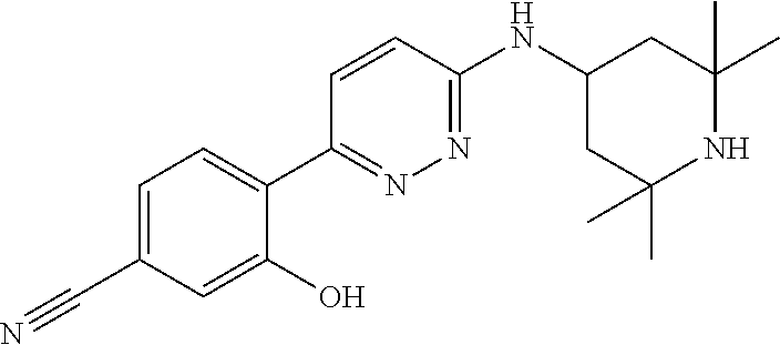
C1=C(C#N)C=C(O)C(C2=NN=C(NC3CC(C)(C)NC(C)(C)C3)C=C2)=C1
